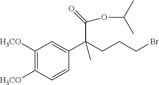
C1([H3CO])=C([H3CO])C=CC(C(CCCBr)(C(OC(C)C)=O)C)=C1
